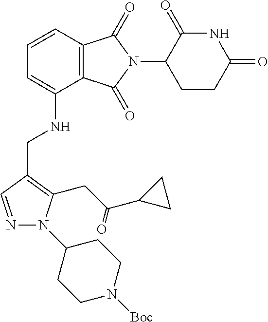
N1=CC(CNC2=CC=CC3=C2C(=O)N(C2CCC(=O)NC2=O)C3=O)=C(CC(C2CC2)=O)N1C1CCN([Boc])CC1
